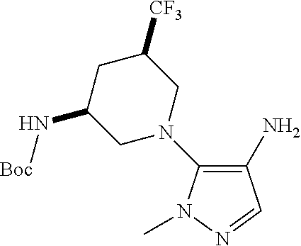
C1(N)=C(N2CC([CF3])CC(N[Boc])C2)N(C)N=C1
